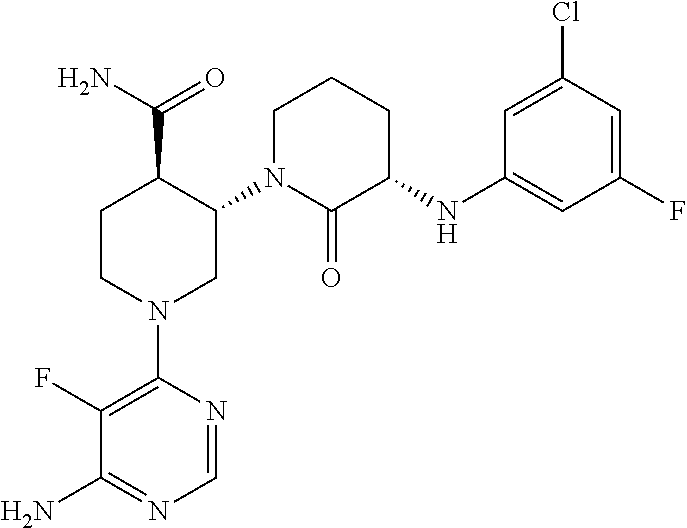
C1N(C2C(C(N)=O)CCN(C3=C(F)C(N)=NC=N3)C2)C(=O)C(NC2=CC(F)=CC(Cl)=C2)CC1
